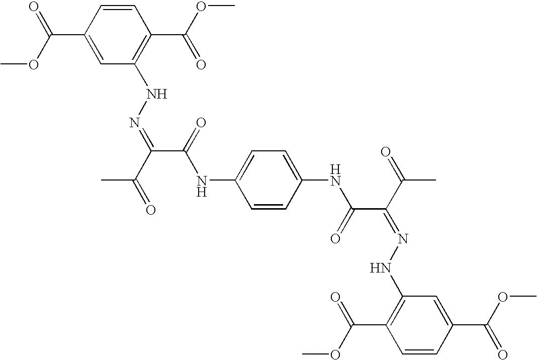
COC(C1=CC(NN=C(C(=O)C)C(=O)NC2=CC=C(NC(C(C(C)=O)=NNC3=C(C(OC)=O)C=CC(C(OC)=O)=C3)=O)C=C2)=C(C(=O)OC)C=C1)=O
